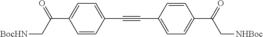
C1=CC(C#CC2=CC=C(C(C[NHBoc])=O)C=C2)=CC=C1C(=O)C[BocHN]
